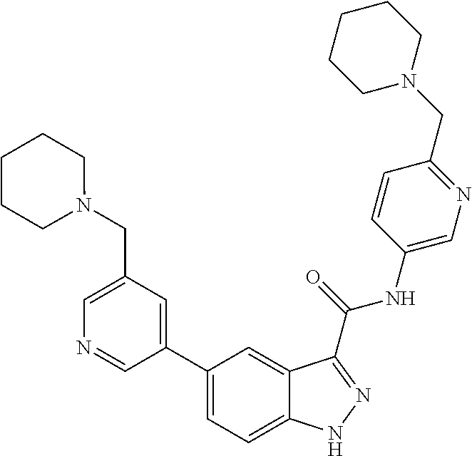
C1(CN2CCCCC2)=CN=CC(C2=CC=C3C(=C2)C(C(NC2=CN=C(CN4CCCCC4)C=C2)=O)=NN3)=C1
